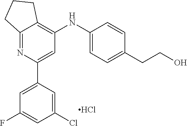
C12=NC(C3=CC(F)=CC(Cl)=C3)=CC(NC3=CC=C(CCO)C=C3)=C1CCC2.Cl
